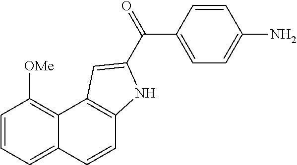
C1=CC2=CC=CC([OMe])=C2C2=C1NC(C(=O)C1=CC=C(N)C=C1)=C2
